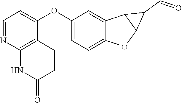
C1=NC2=C(C(OC3=CC=C4C(=C3)C3C(O4)C3C=O)=C1)CCC(=O)N2
